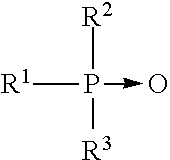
[R1]P(->O)([R2])[R3]
